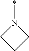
N1(*)CCC1
